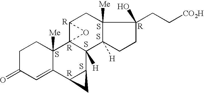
S.C1C(=O)C=C2C([Me])(C1)C13C([H])(C4C2C4)C2([H])C([Me])(CC1O3)C(O)(CC[CO2H])CC2.S.S.S.S
